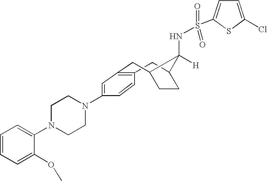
C1C2CCC(CC3=C1C=CC(N1CCN(C4=CC=CC=C4OC)CC1)=C3)C2([H])NS(=O)(=O)C1=CC=C(Cl)S1
